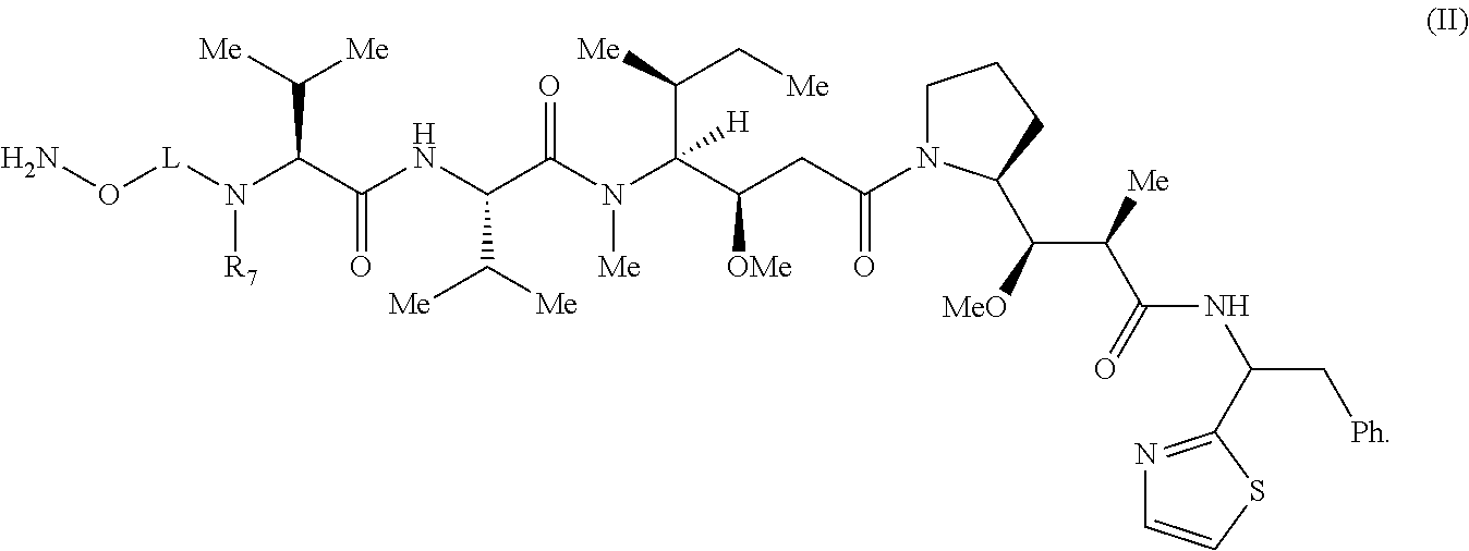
NO[L]N(C(C(NC(C(N(C(C(CC(N1CCCC1C(C(C(=O)NC(C[Ph])C1=NC=CS1)[Me])[MeO])=O)[OMe])(C([Me])C[Me])[H])[Me])=O)C([Me])[Me])=O)C([Me])[Me])[R7]
